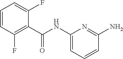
C(NC1=CC=CC(N)=N1)(=O)C1=C(F)C=CC=C1F
